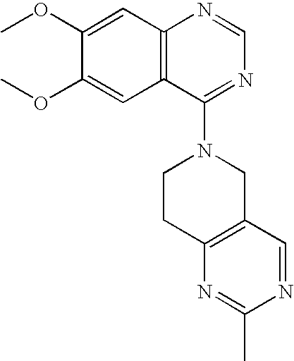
C12=C(C(N3CCC4=C(C3)C=NC(C)=N4)=NC=N1)C=C(OC)C(OC)=C2
